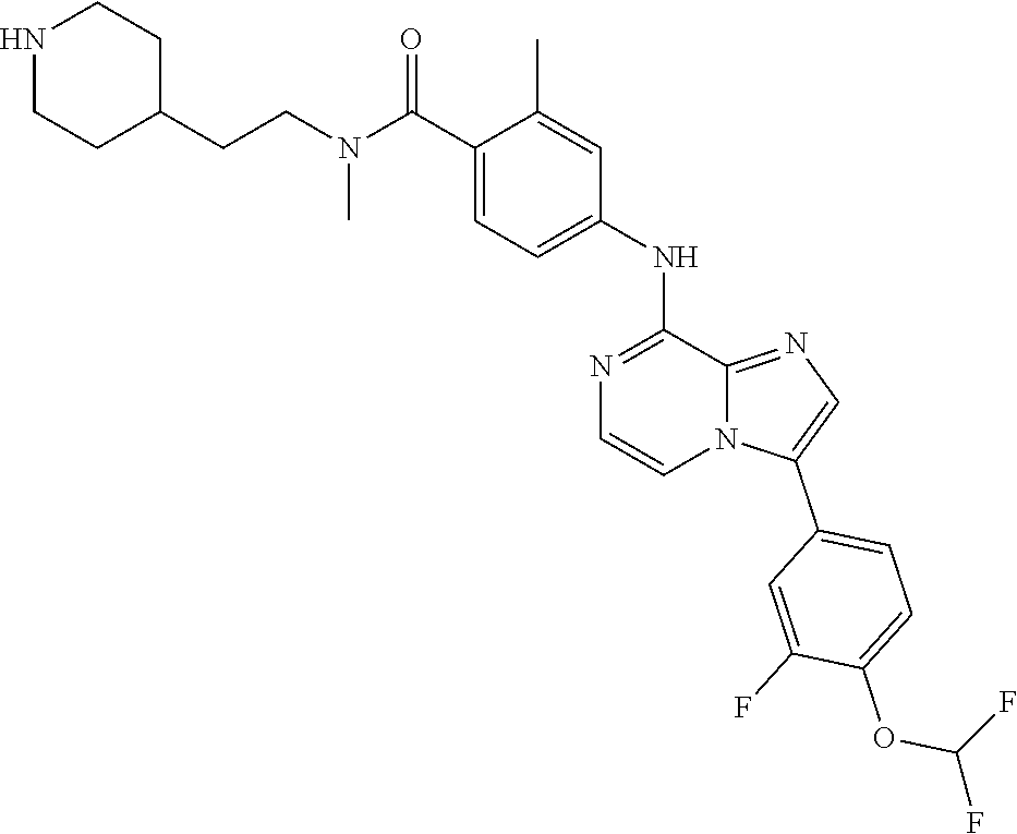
C1(C)=CC(NC2=NC=CN3C2=NC=C3C2=CC=C(OC(F)F)C(F)=C2)=CC=C1C(N(CCC1CCNCC1)C)=O
